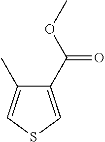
C1(C(OC)=O)=CSC=C1C
